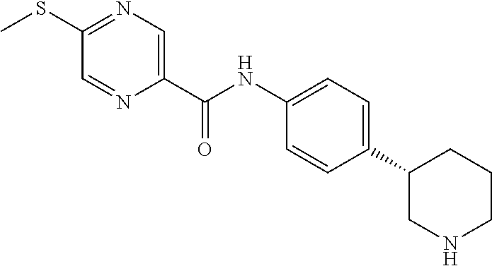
C1(C(NC2=CC=C(C3CNCCC3)C=C2)=O)=CN=C(SC)C=N1
